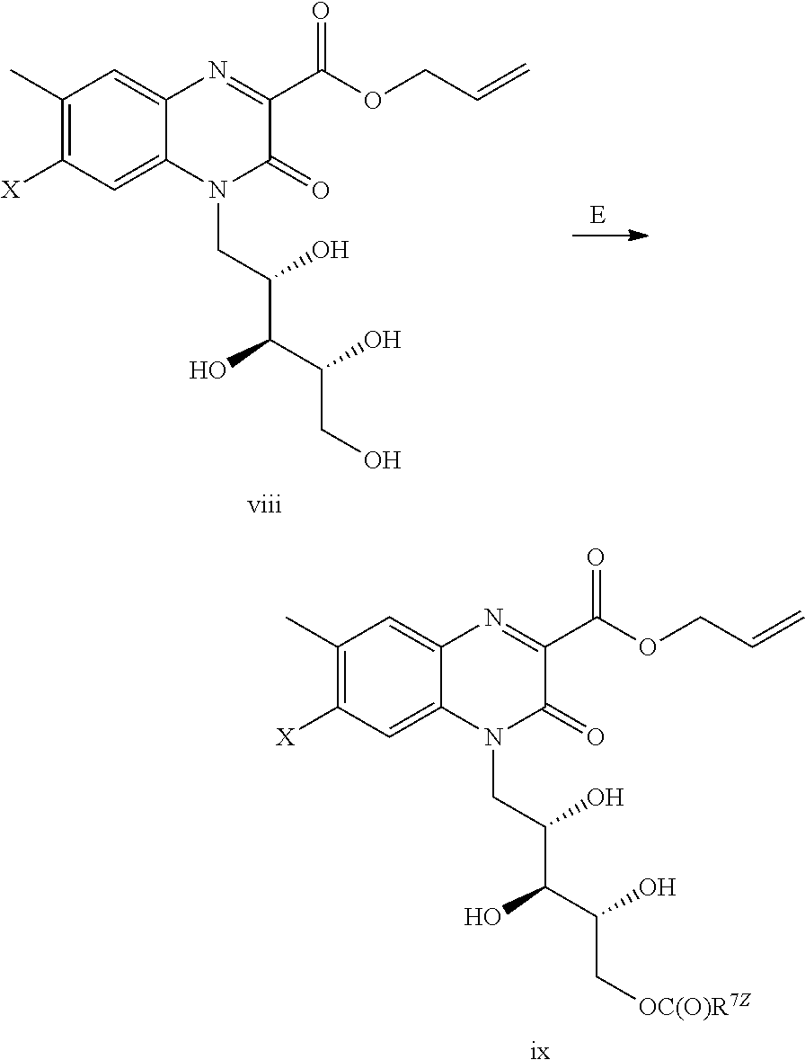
[E].C1(C)=C([X])C=C2C(=C1)N=C(C(OCC=C)=O)C(=O)N2CC(C(C(O)CO)O)O.[viii].C1(C)=C([X])C=C2C(=C1)N=C(C(OCC=C)=O)C(=O)N2CC(C(C(O)C[OC(O)R7Z])O)O.[ix]
